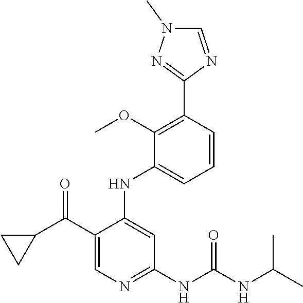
C1(C(C2CC2)=O)=CN=C(NC(NC(C)C)=O)C=C1NC1=CC=CC(C2=NN(C)C=N2)=C1OC
